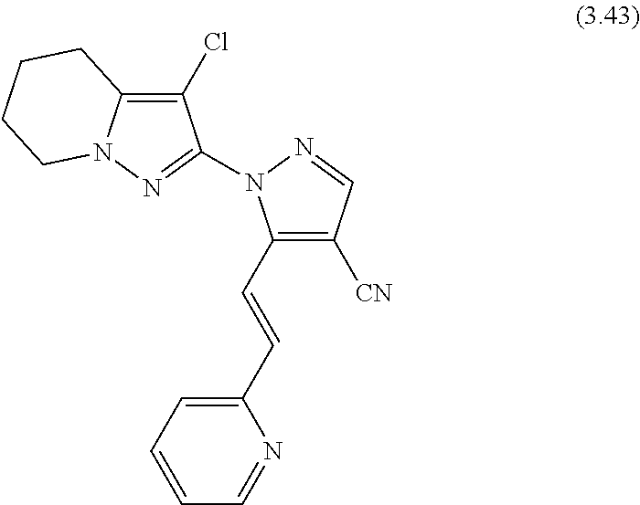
N1=CC([CN])=C(C=CC2=CC=CC=N2)N1C1=NN2C(=C1Cl)CCCC2
